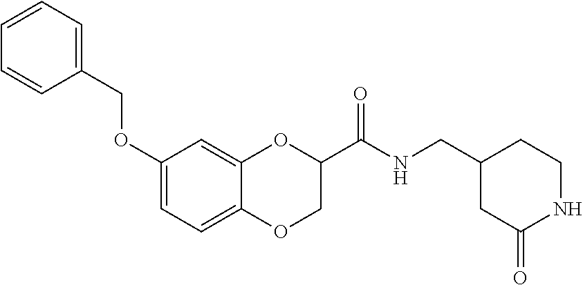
C1(OCC2=CC=CC=C2)=CC=C2C(=C1)OC(C(NCC1CC(=O)NCC1)=O)CO2
